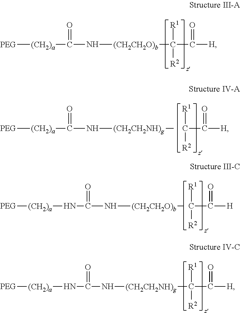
[PEG][(CH2)a]C(N[(CH2CH2O)b]C(C([H])=O)([R1])[R2])=O.[PEG][(CH2)a]C(N[(CH2CH2NH)g]C)=O.C(C([H])=O)([R1])[R2].[PEG][(CH2)a]NC(N[(CH2CH2O)b]C)=O.C(C([H])=O)([R1])[R2].[PEG][(CH2)a]NC(N[(CH2CH2NH)g]C(C([H])=O)([R1])[R2])=O
